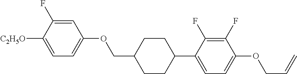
C1=C(F)C([C2H5O])=CC=C1OCC1CCC(C2=CC=C(OCC=C)C(F)=C2F)CC1
